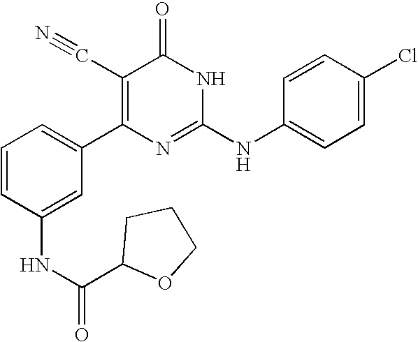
C1(NC(=O)C2CCCO2)=CC(C2=C(C#N)C(=O)NC(NC3=CC=C(Cl)C=C3)=N2)=CC=C1
